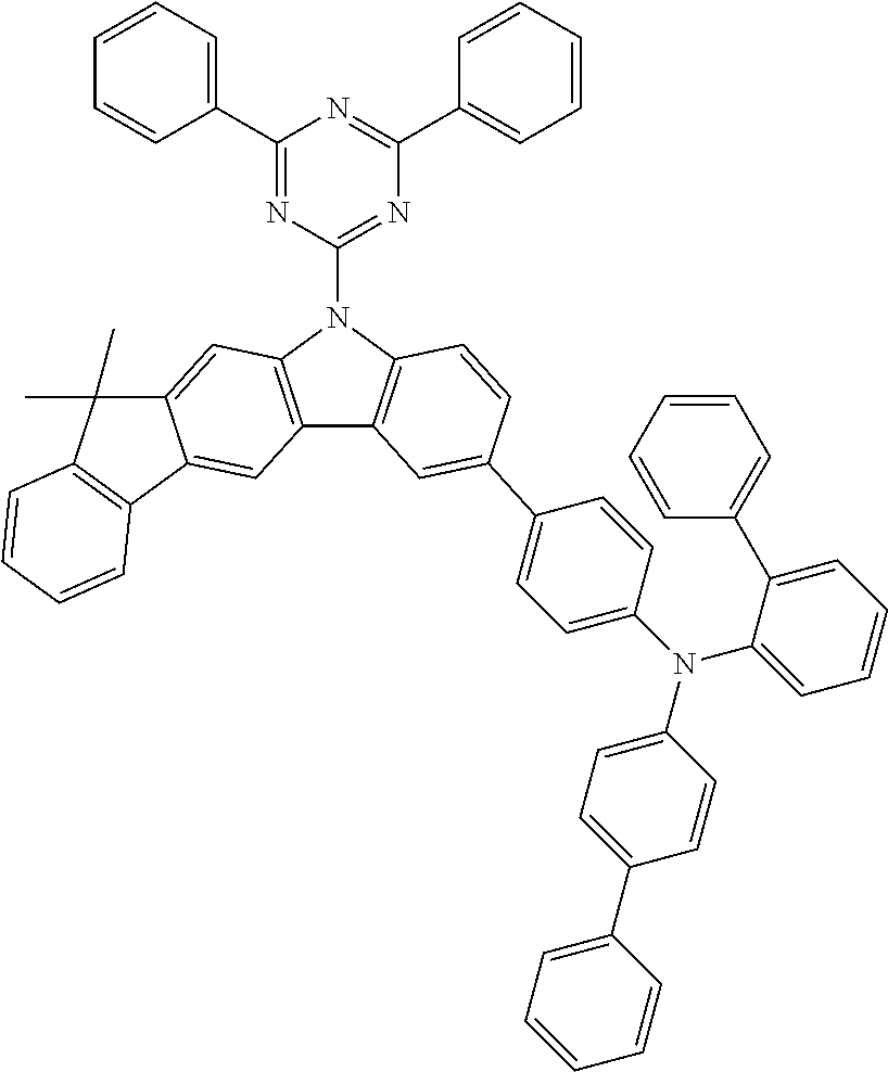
C1(C2=CC=CC=C2)=NC(N2C3=C(C4=C2C=C2C(=C4)C4=C(C2(C)C)C=CC=C4)C=C(C2=CC=C(N(C4=CC=C(C5=CC=CC=C5)C=C4)C4=CC=CC=C4C4=CC=CC=C4)C=C2)C=C3)=NC(C2=CC=CC=C2)=N1
